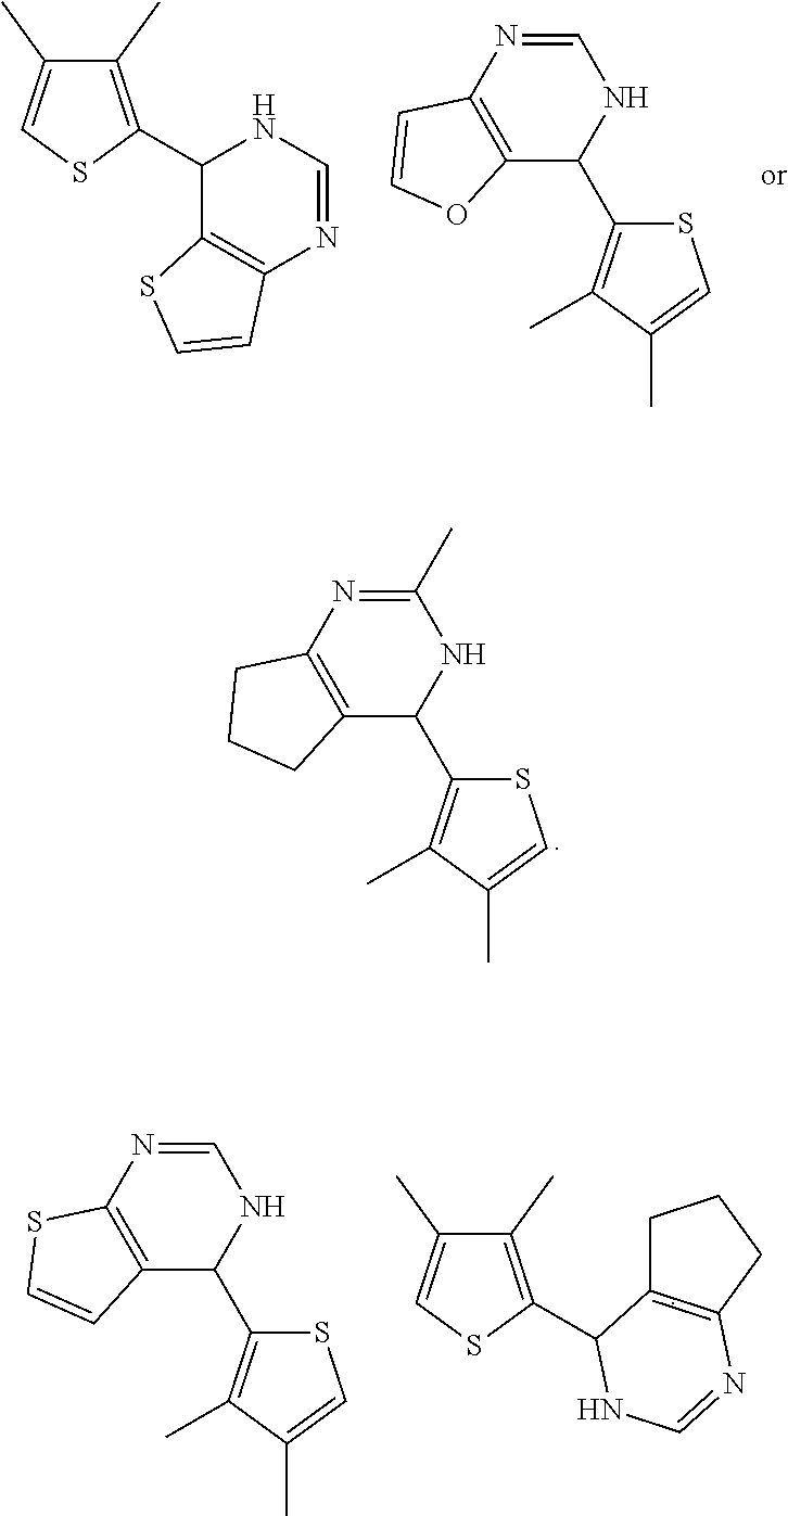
C1(C2=C(C)C(C)=CS2)C2=C(N=CN1)C=CS2.S1C=C(C)C(C)=C1C1C2=C(N=CN1)C=CO2.S1C=C(C)C(C)=C1C1C2=C(N=C(C)N1)CCC2.S1C=C(C)C(C)=C1C1C2=C(N=CN1)SC=C2.C1(C)=C(C2C3=C(CCC3)N=CN2)SC=C1C
